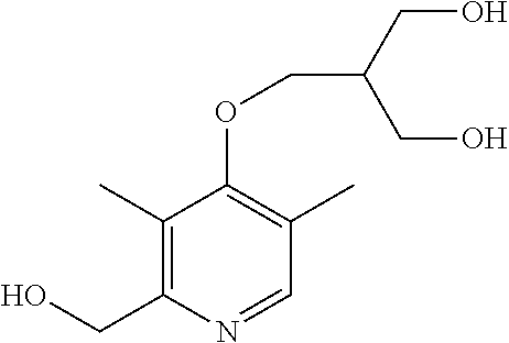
C1=NC(CO)=C(C)C(OCC(CO)CO)=C1C
